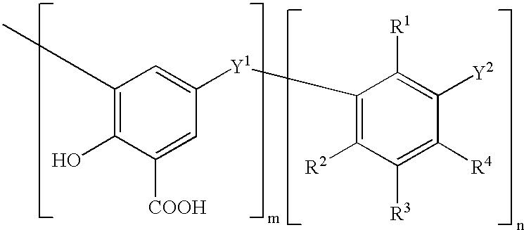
C1(C)=C(O)C([COOH])=CC([Y1]C2=C([R2])C([R3])=C([R4])C([Y2])=C2[R1])=C1
